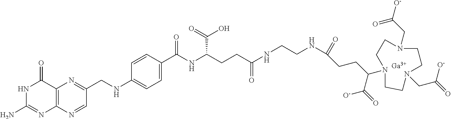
C12=C(N=CC(CNC3=CC=C(C(NC(CCC(=O)NCCNC(CCC(C([O-])=O)N4CCN(CC(=O)[O-])CCN(CC([O-])=O)CC4)=O)C(=O)O)=O)C=C3)=N1)N=C(N)NC2=O.[Ga]
